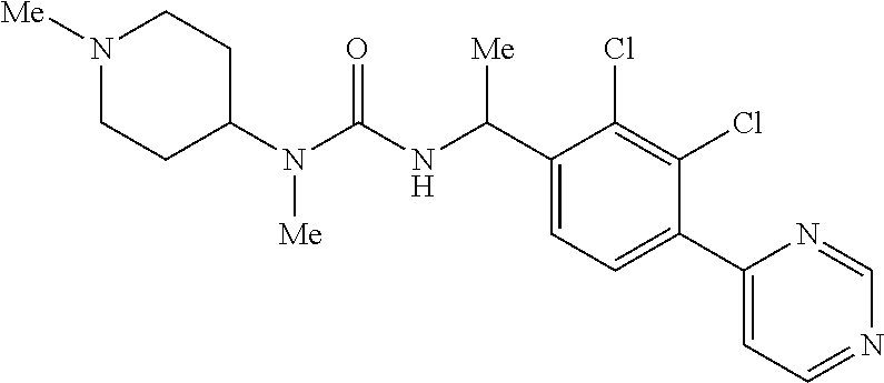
C1(N(C(NC(C2=CC=C(C3=CC=NC=N3)C(Cl)=C2Cl)[Me])=O)[Me])CCN([Me])CC1
